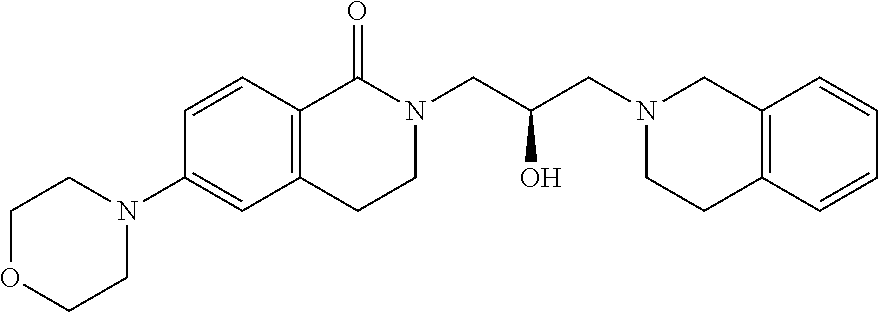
C1=CC2=C(C=C1N1CCOCC1)CCN(CC(O)CN1CCC3=C(C1)C=CC=C3)C2=O
